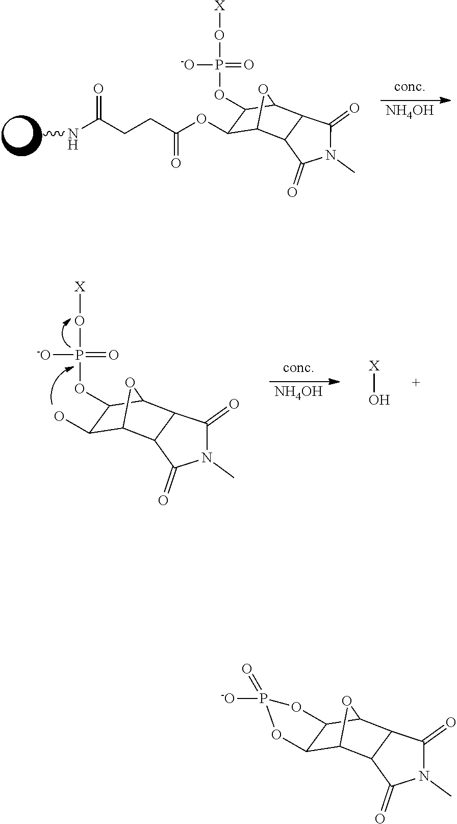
CNC(CCC(=O)OC1C2C3C(C(C1OP(O[X])(=O)[-O])O2)C(=O)N(C)C3=O)=O.[NH4OH].C1(O)C2C3C(C(C1OP(O[X])(=O)[-O])O2)C(=O)N(C)C3=O.[NH4OH].[X]O.C12C3C4C(C(C1OP(=O)([-O])O2)O3)C(=O)N(C)C4=O
